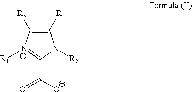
C1([R4])=C([R3])[N+]([R1])=C(C([O-])=O)N1[R2]
